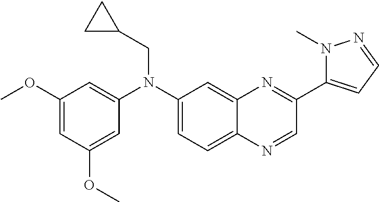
C1(OC)=CC(OC)=CC(N(C2=CC=C3C(=C2)N=C(C2=CC=NN2C)C=N3)CC2CC2)=C1
